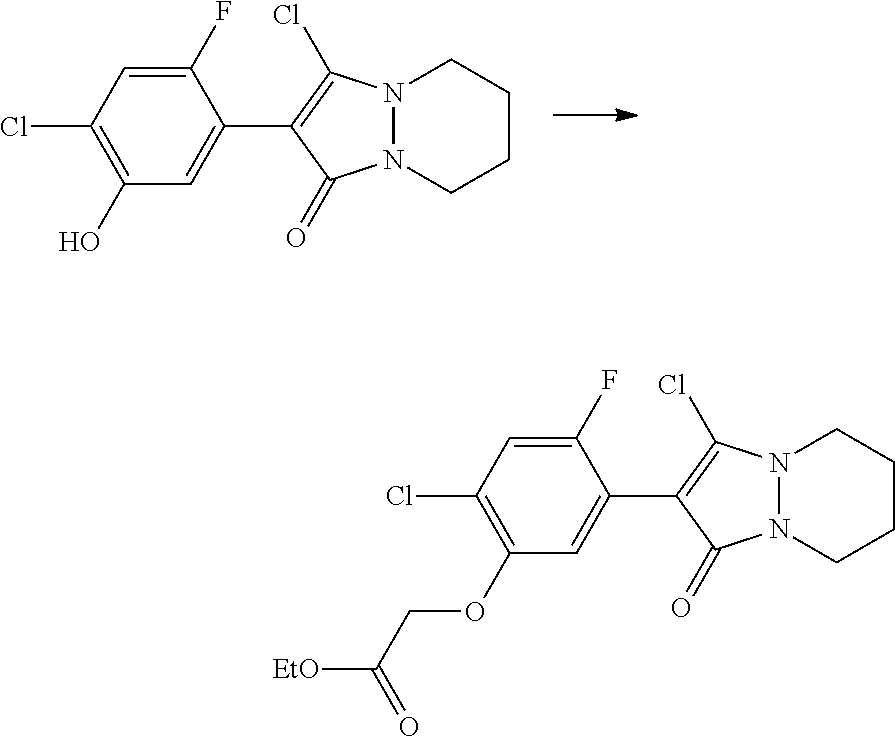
C1(O)=C(Cl)C=C(F)C(C2=C(Cl)N3N(C2=O)CCCC3)=C1.C1(OCC([EtO])=O)=C(Cl)C=C(F)C(C2=C(Cl)N3N(C2=O)CCCC3)=C1
